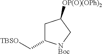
C1C(C[TBSO])[NBoc]CC1[OP(O)(OPh)2]
